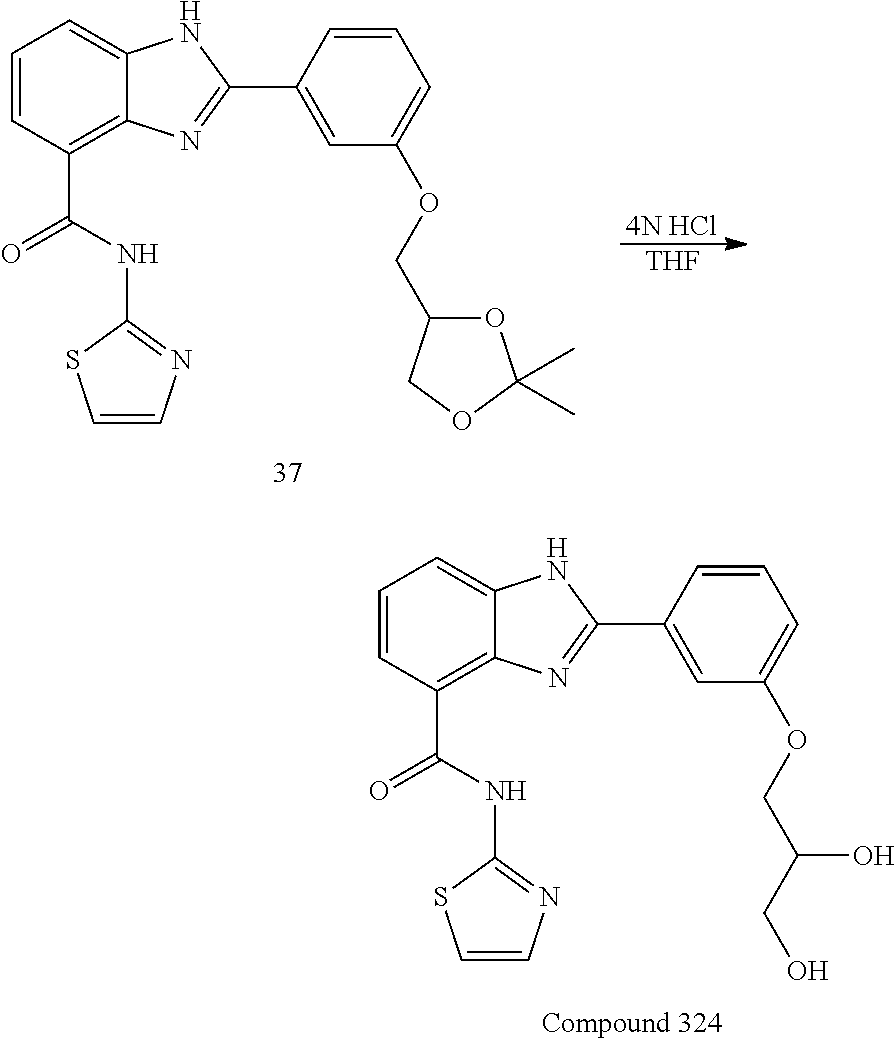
C1=CC(C(NC2=NC=CS2)=O)=C2C(=C1)NC(C1=CC(OCC(CO)O)=CC=C1)=N2.[4N HCl].[THF].C1=CC(C(NC2=NC=CS2)=O)=C2C(=C1)NC(C1=CC(OCC3OC(C)(C)OC3)=CC=C1)=N2
